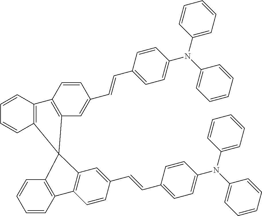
C1=C(C=CC2=CC3=C(C=C2)C2=C(C=CC=C2)C32C3=C(C=CC=C3)C3=C2C=C(C=CC2=CC=C(N(C4=CC=CC=C4)C4=CC=CC=C4)C=C2)C=C3)C=CC(N(C2=CC=CC=C2)C2=CC=CC=C2)=C1
